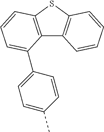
C12=C(SC3=C1C=CC=C3)C=CC=C2C1=CC=C(C)C=C1
